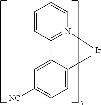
C1=CC(C2=CC([NC])=CC=C2C)=N([Ir])C=C1
